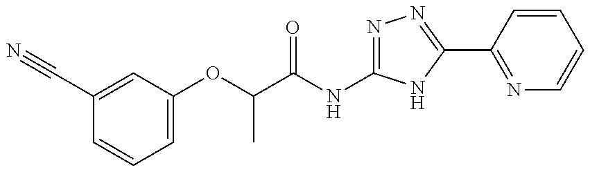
C1(OC(C(=O)NC2=NN=C(C3=NC=CC=C3)N2)C)=CC=CC(C#N)=C1
